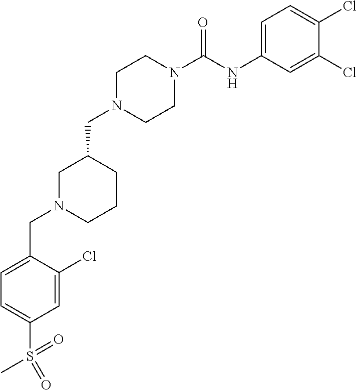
C1N(CC2CN(CC3=CC=C(S(C)(=O)=O)C=C3Cl)CCC2)CCN(C(NC2=CC=C(Cl)C(Cl)=C2)=O)C1
